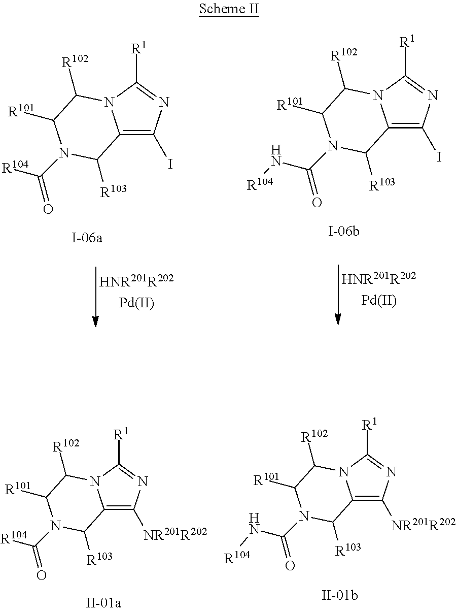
C12=C(I)N=C([R1])N1C([R102])C([R101])N(C(=O)N[R104])C2[R103].C12=C(I)N=C([R1])N1C([R102])C([R101])N(C(=O)[R104])C2[R103].C12=C([NR201R202])N=C([R1])N1C([R102])C([R101])N(C(=O)[R104])C2[R103].C12=C([NR201R202])N=C([R1])N1C([R102])C([R101])N(C(=O)N[R104])C2[R103]
